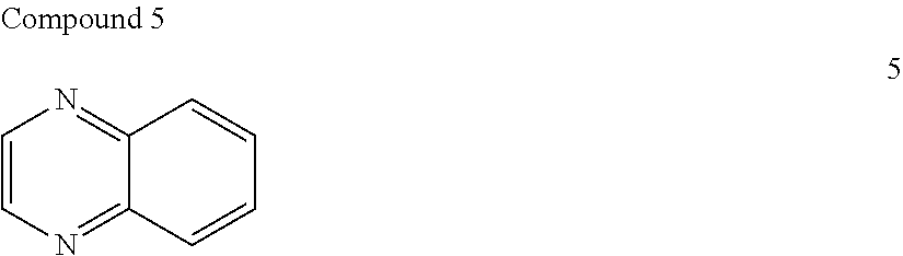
C1=CN=C2C(=N1)C=CC=C2
